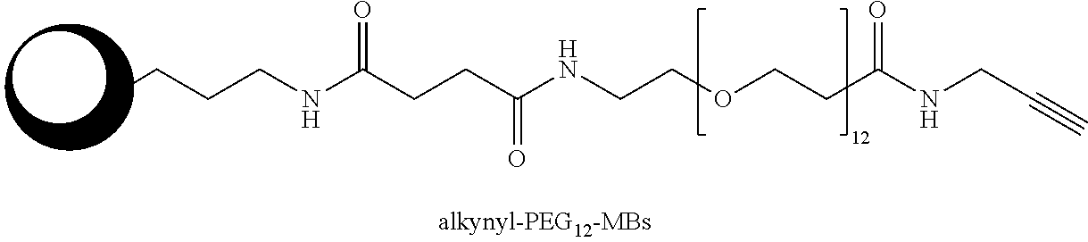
CCCCNC(CCC(NCCOCCC(NCC#C)=O)=O)=O
